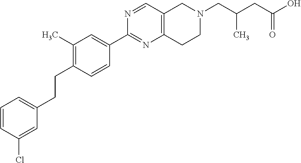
C1=CC(Cl)=CC(CCC2=C(C)C=C(C3=NC4=C(C=N3)CN(CC(CC(=O)O)C)CC4)C=C2)=C1
